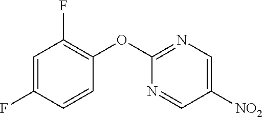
C1=C(F)C=CC(OC2=NC=C([NO2])C=N2)=C1F
